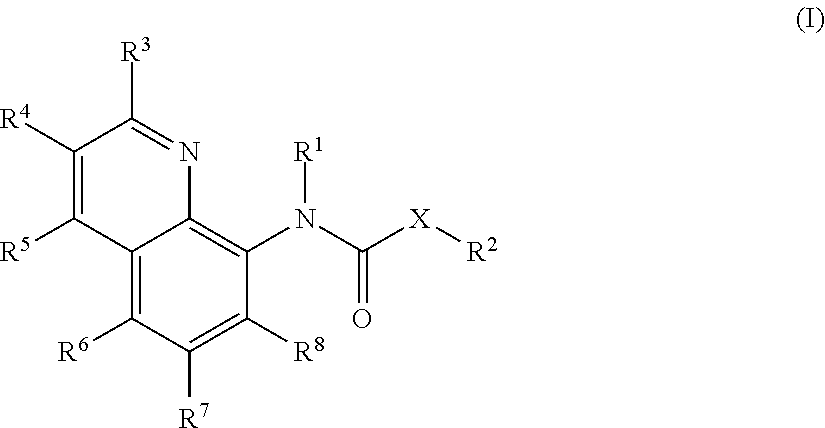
C12=C([R6])C([R7])=C([R8])C(N(C([X][R2])=O)[R1])=C1N=C([R3])C([R4])=C2[R5]
